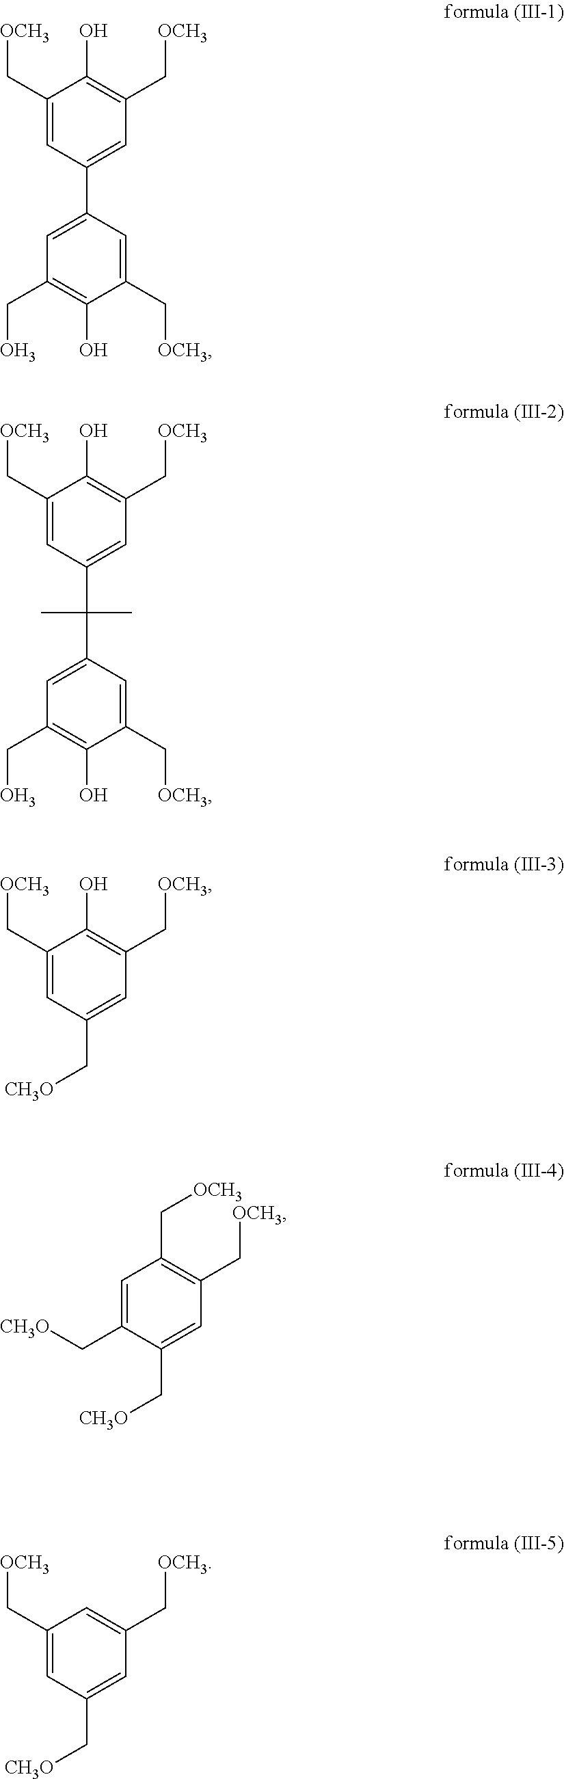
C1(C[OCH3])=CC(C2=CC(CO)=C(O)C(C[OCH3])=C2)=CC(C[OCH3])=C1O.C1(C[OCH3])=CC(C(C)(C)C2=CC(CO)=C(O)C(C[OCH3])=C2)=CC(C[OCH3])=C1O.C1(C[OCH3])=CC(C[CH3O])=CC(C[OCH3])=C1O.C1=C(C[CH3O])C(C[CH3O])=CC(C[OCH3])=C1C[OCH3].C1(C[OCH3])=CC(C[CH3O])=CC(C[OCH3])=C1
